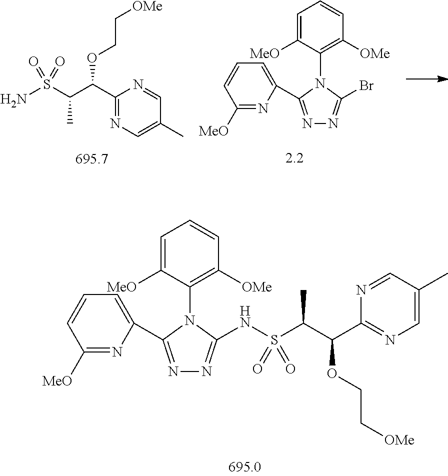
N1=C(C2=CC=CC([MeO])=N2)N(C2=C([OMe])C=CC=C2[MeO])C(NS(C(C(C2=NC=C(C)C=N2)OCC[OMe])C)(=O)=O)=N1.N1=C(C2=CC=CC([MeO])=N2)N(C2=C([OMe])C=CC=C2[MeO])C(Br)=N1.NS(=O)(=O)C(C(OCC[OMe])C1=NC=C(C)C=N1)C
